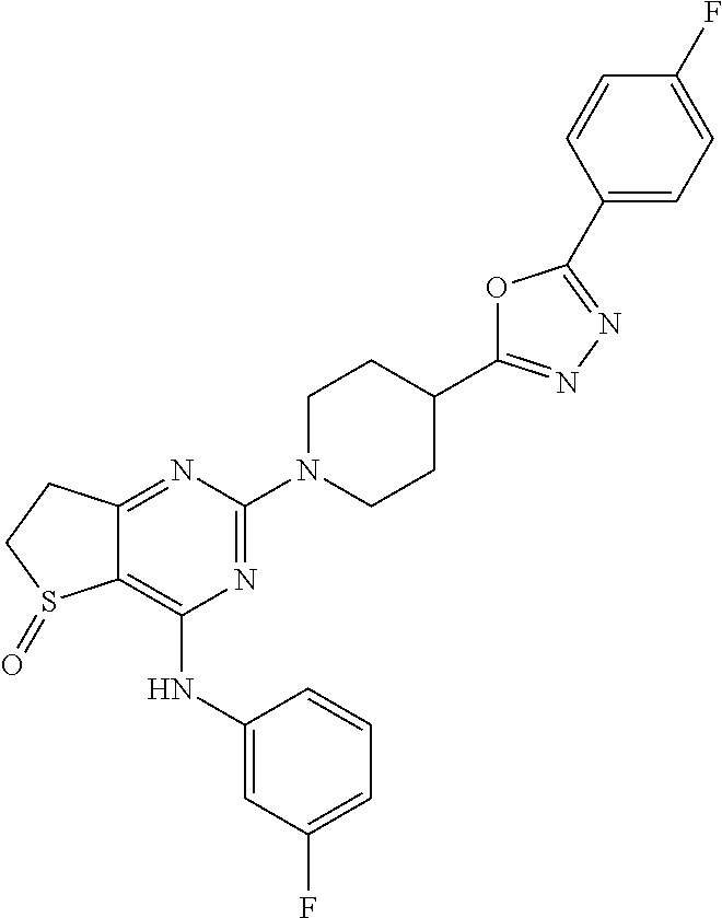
C12=C(NC3=CC(F)=CC=C3)N=C(N3CCC(C4=NN=C(C5=CC=C(F)C=C5)O4)CC3)N=C1CCS2=O
